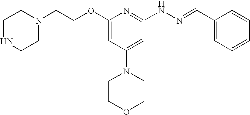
N1(CCOC2=CC(N3CCOCC3)=CC(NN=CC3=CC(C)=CC=C3)=N2)CCNCC1
